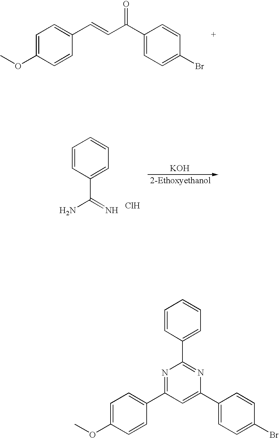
Cl.[KOH].[2-Ethoxyethanol].C1=CC=C(C(=N)N)C=C1.C1=C(OC)C=CC(C=CC(C2=CC=C(Br)C=C2)=O)=C1.C1=CC(C2=NC(C3=CC=C(Br)C=C3)=CC(C3=CC=C(OC)C=C3)=N2)=CC=C1
